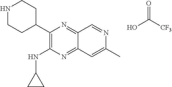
C1(C2CCNCC2)=C(NC2CC2)N=C2C(=N1)C=NC(C)=C2.O=C([CF3])O
